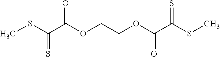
CSC(C(OCCOC(C(SC)=S)=O)=O)=S
